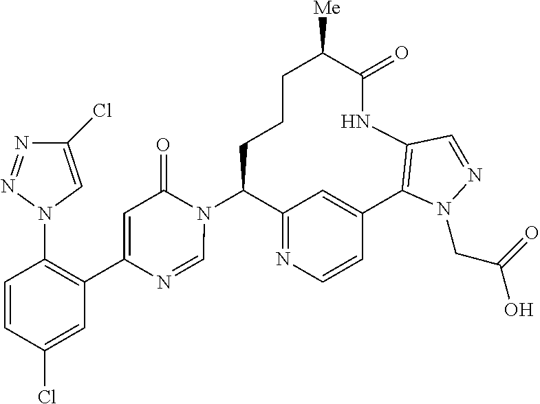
C12=NC=CC(=C1)C1=C(NC(=O)C([Me])CCCC2N2C(=O)C=C(C3=C(N4C=C(Cl)N=N4)C=CC(Cl)=C3)N=C2)C=NN1CC(O)=O
